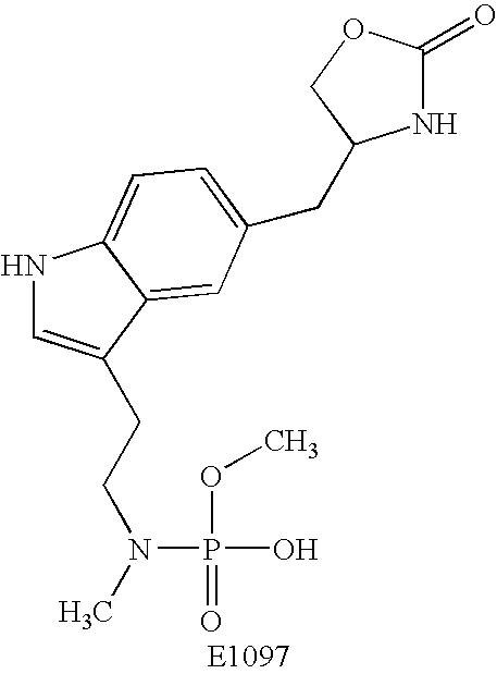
N1C=C(CCN(C)P(=O)(OC)O)C2=CC(CC3NC(=O)OC3)=CC=C12
